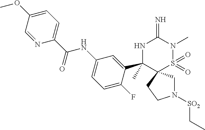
N1([SO2]CC)CC2(CC1)S(=O)(=O)N(C)C(=N)NC2(C1=CC(NC(C2=CC=C(OC)C=N2)=O)=CC=C1F)C
